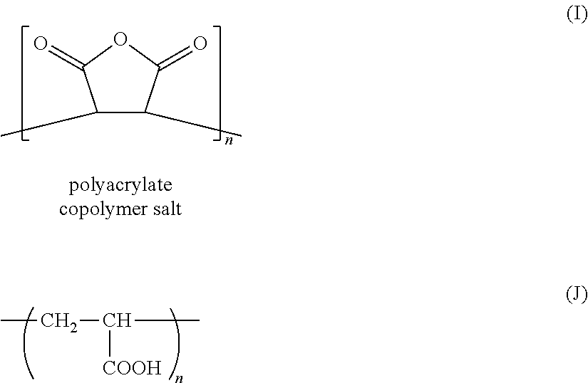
C1(C)C(C)C(=O)OC1=O.CCC(C)[COOH]
